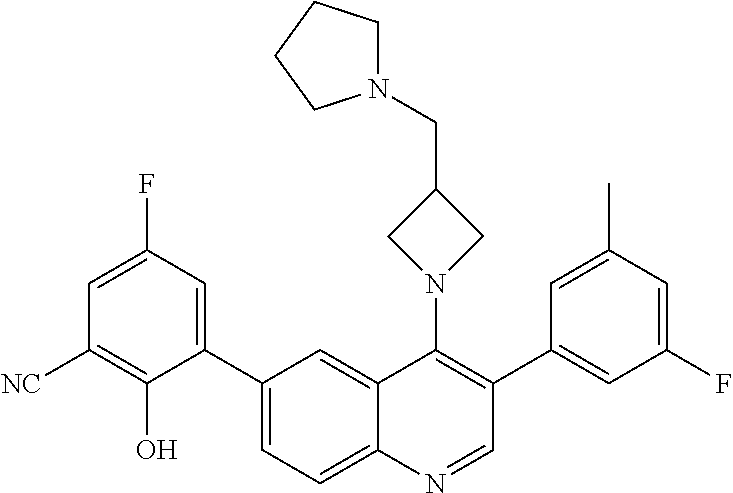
C1(C2=CC(F)=CC([NC])=C2O)=CC=C2C(=C1)C(N1CC(CN3CCCC3)C1)=C(C1=CC(F)=CC(C)=C1)C=N2
